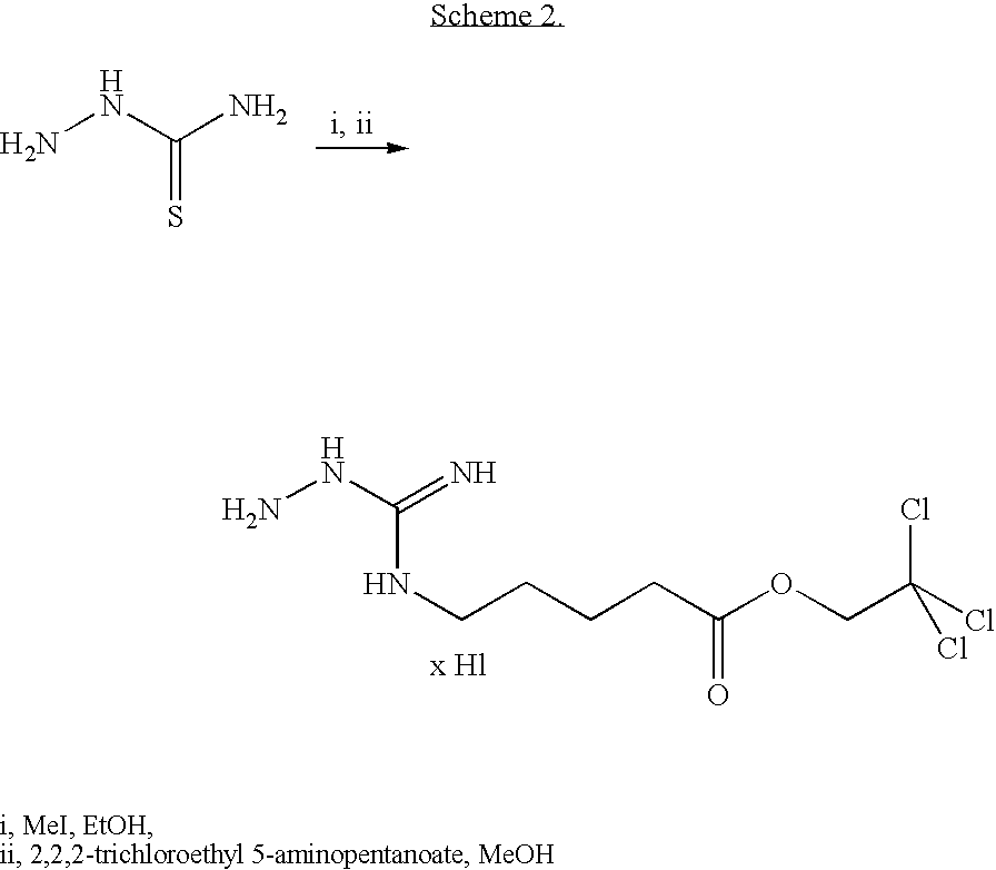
NNC(N)=S.NNC(=N)NCCCCC(OCC(Cl)(Cl)Cl)=O
